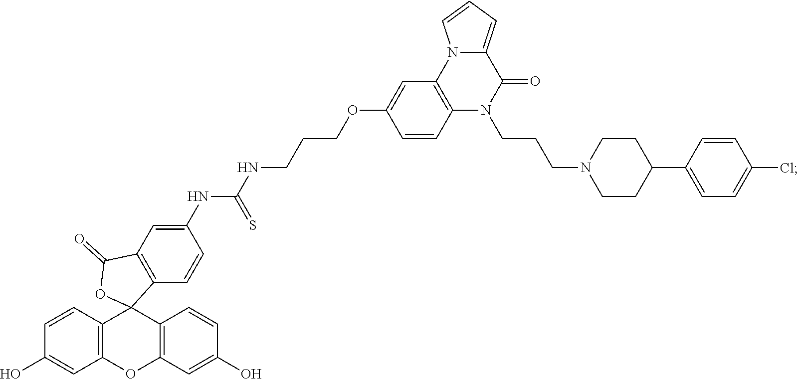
C1=CC2=C(C=C1O)OC1=C(C=CC(O)=C1)C21C2=C(C=C(NC(NCCCOC3=CC4=C(C=C3)N(CCCN3CCC(C5=CC=C(Cl)C=C5)CC3)C(=O)C3=CC=CN43)=S)C=C2)C(=O)O1
